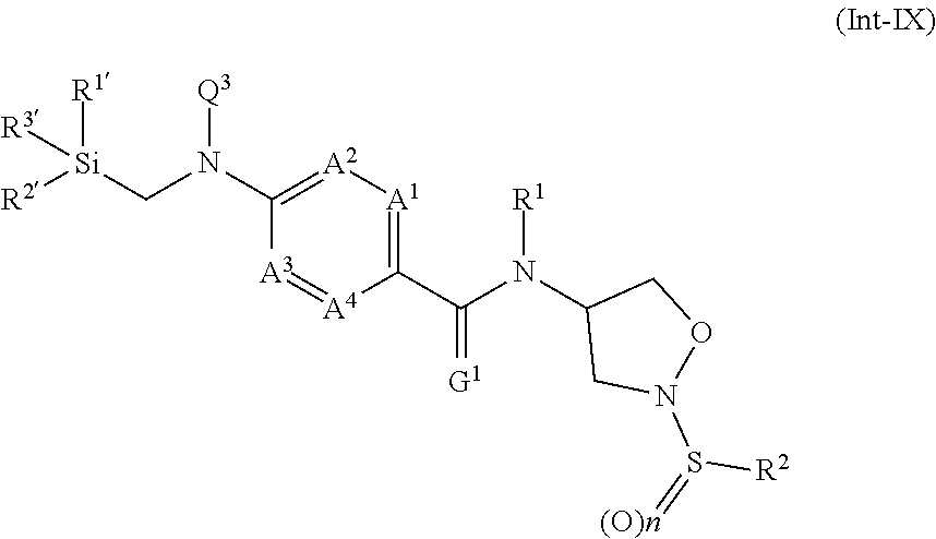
C1(N(C[Si]([R2])([R1])[R3])[Q3])=[A2][A1]=C(C(N(C2CN(S(=[(O)n])[R2])OC2)[R1])=[G1])[A4]=[A3]1
